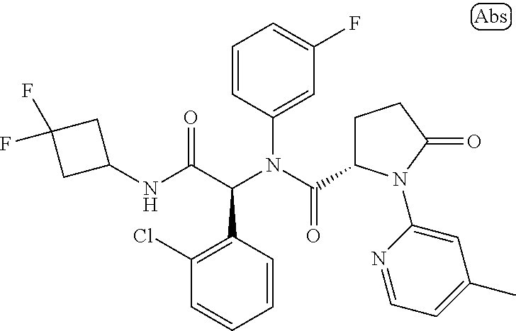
C1=CC(C(C(NC2CC(F)(F)C2)=O)N(C(=O)C2CCC(=O)N2C2=CC(C)=CC=N2)C2=CC(F)=CC=C2)=C(Cl)C=C1
